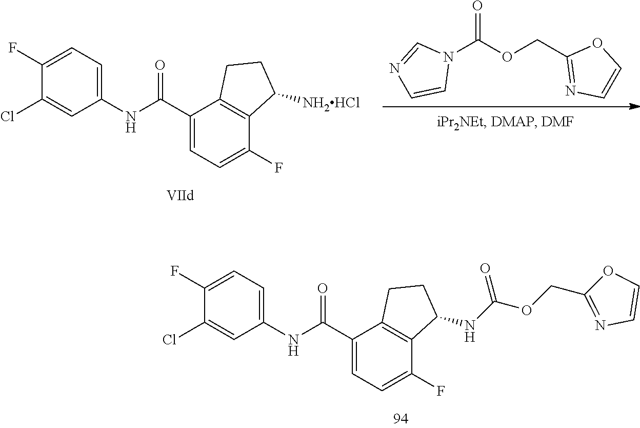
C1(Cl)=CC(NC(C2=CC=C(F)C3=C2CCC3[NH2HCl])=O)=CC=C1F.N1(C(OCC2=NC=CO2)=O)C=NC=C1.C1(Cl)=CC(NC(C2=CC=C(F)C3=C2CCC3NC(OCC2=NC=CO2)=O)=O)=CC=C1F
